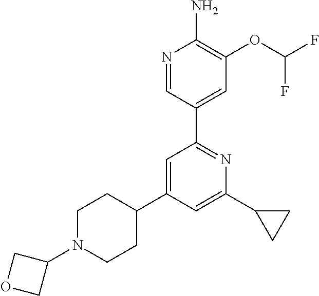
N1=CC(C2=NC(C3CC3)=CC(C3CCN(C4COC4)CC3)=C2)=CC(OC(F)F)=C1N
